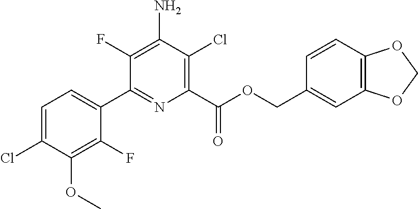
C1=C(Cl)C(OC)=C(F)C(C2=NC(C(OCC3=CC4=C(C=C3)OCO4)=O)=C(Cl)C(N)=C2F)=C1
